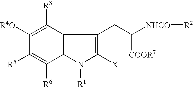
C1([R4O])=C([R3])C2=C(C([R6])=C1[R5])N([R1])C([X])=C2CC([COOR7])[NHCO][R2]
